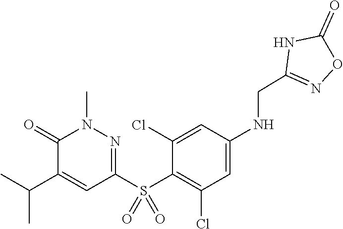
C1=C(NCC2=NOC(=O)N2)C=C(Cl)C(S(C2=NN(C)C(=O)C(C(C)C)=C2)(=O)=O)=C1Cl
